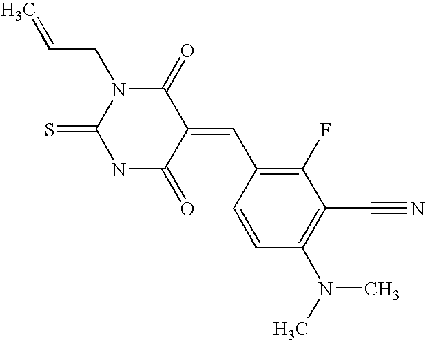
C1(=O)N(CC=C)C(=S)NC(=O)C1=CC1=C(F)C(C#N)=C(N(C)C)C=C1
